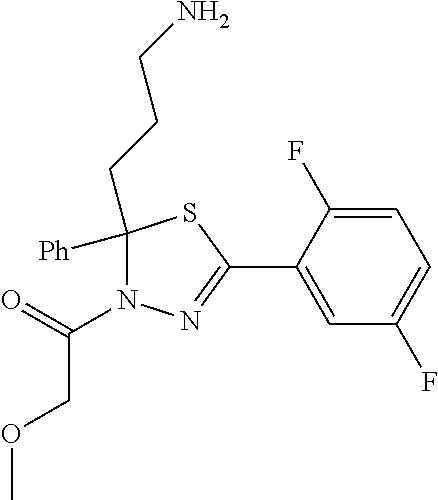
C1([Ph])(CCCN)N(C(=O)COC)N=C(C2=CC(F)=CC=C2F)S1
